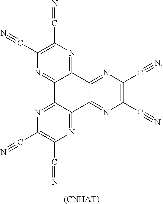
C12=NC(C#N)=C(C#N)N=C1C1=NC(C#N)=C(C#N)N=C1C1=NC(C#N)=C(C#N)N=C21.[(CNHAT)]
